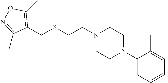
N1(CCSCC2=C(C)ON=C2C)CCN(C2=CC=CC=C2C)CC1
